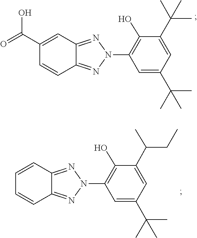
C1=CC2=NN(C3=C(O)C(C(C)(C)C)=CC(C(C)(C)C)=C3)N=C2C=C1C(=O)O.N1=C2C=CC=CC2=NN1C1=C(O)C(C(C)CC)=CC(C(C)(C)C)=C1
